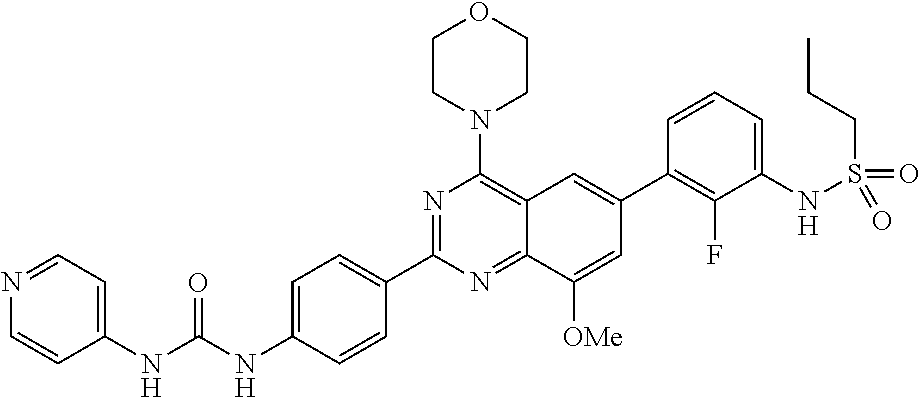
C12=NC(C3=CC=C(NC(NC4=CC=NC=C4)=O)C=C3)=NC(N3CCOCC3)=C1C=C(C1=C(F)C(NS(CCC)(=O)=O)=CC=C1)C=C2[OMe]
